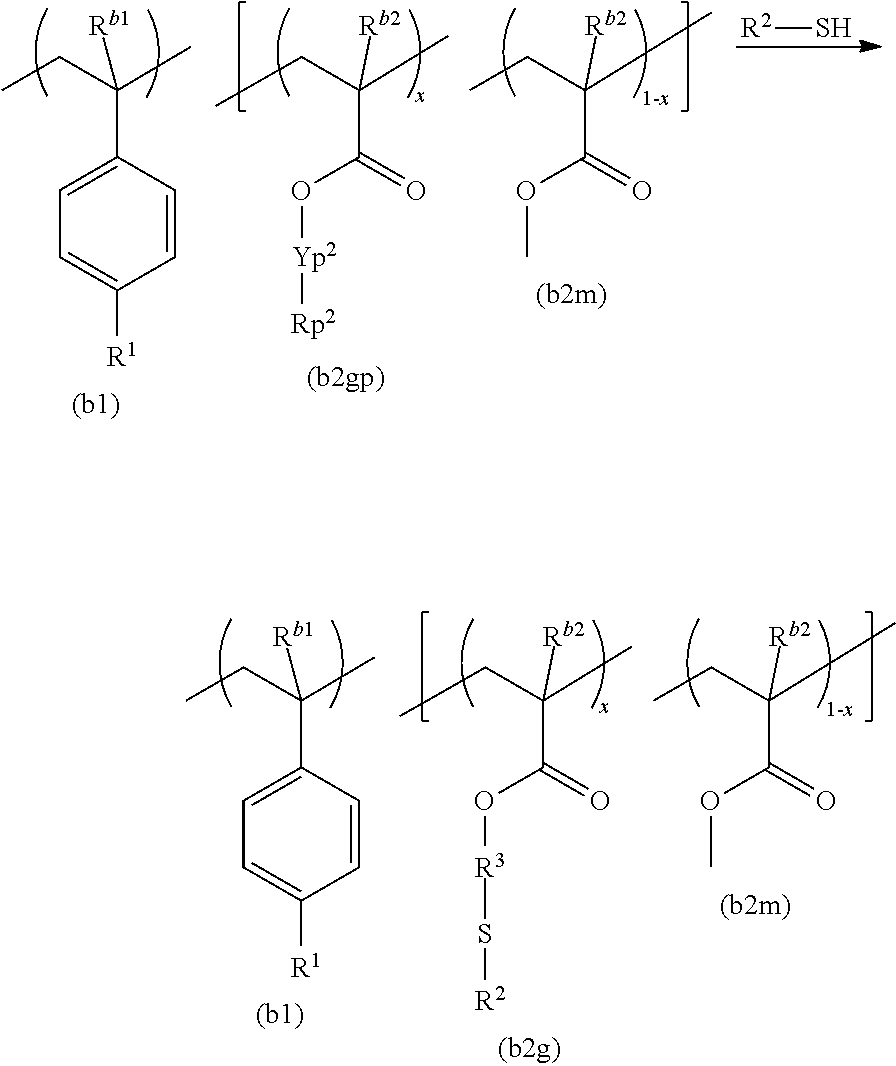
CCC(C)(C1=CC=C([R1])C=C1)[Rb1].CCC(C)(C(O[Yp2][Rp2])=O)[Rb2].CCC(C)(C(OC)=O)[Rb2].[R2]S.CCC(C)(C1=CC=C([R1])C=C1)[Rb1].CCC(C)(C(O[R3]S[R2])=O)[Rb2].CCC(C)(C(OC)=O)[Rb2]
